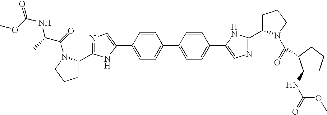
C1=CC(C2=CN=C(C3CCCN3C(C(NC(OC)=O)C)=O)N2)=CC=C1C1=CC=C(C2=CN=C(C3CCCN3C(=O)C3C(NC(OC)=O)CCC3)N2)C=C1
